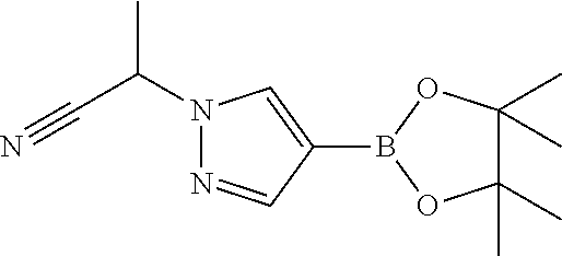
C1(B2OC(C)(C)C(C)(C)O2)=CN(C(C#N)C)N=C1
